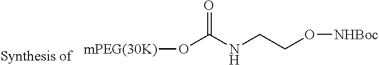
[NHBoc]OCCNC(O[mPEG(30K)])=O
